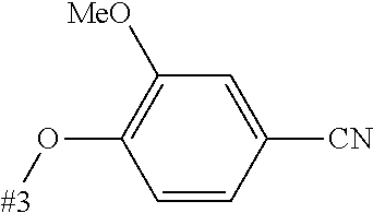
C1(O[#3])=C([MeO])C=C([CN])C=C1
